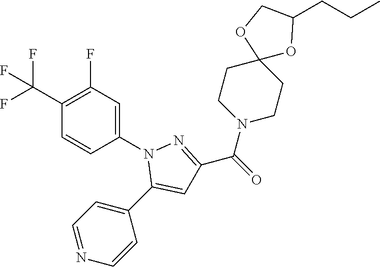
C1(C(F)(F)F)=C(F)C=C(N2C(C3=CC=NC=C3)=CC(C(=O)N3CCC4(CC3)OC(CCC)CO4)=N2)C=C1
